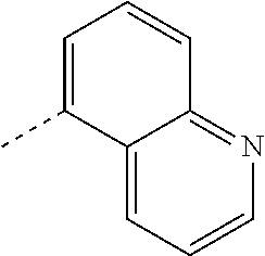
C12=CC=CN=C1C=CC=C2C
